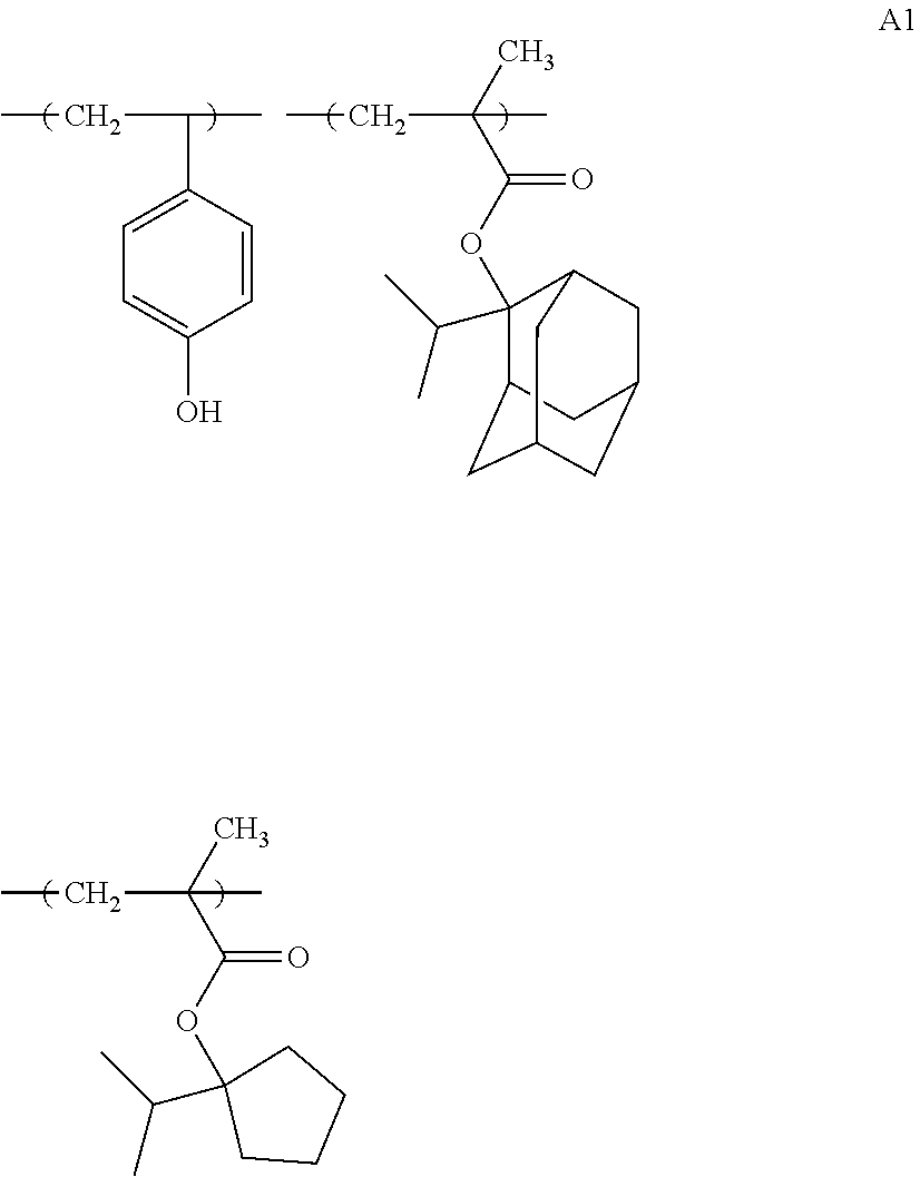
C1=C(C(CC)C)C=CC(O)=C1.C(C(CC)(C)C)(OC1(C(C)C)C2CC3CC(CC1C3)C2)=O.C(C(CC)(C)C)(OC1(C(C)C)CCCC1)=O
